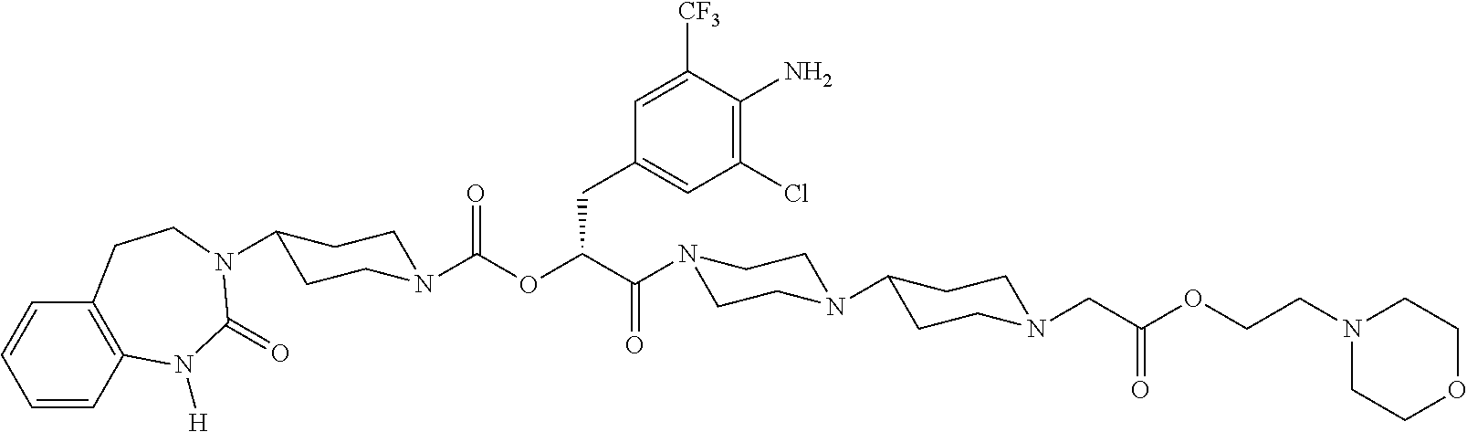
C1=CC2=C(C=C1)CCN(C1CCN(C(OC(C(=O)N3CCN(C4CCN(CC(=O)OCCN5CCOCC5)CC4)CC3)CC3=CC(Cl)=C(N)C([CF3])=C3)=O)CC1)C(=O)N2[H]
